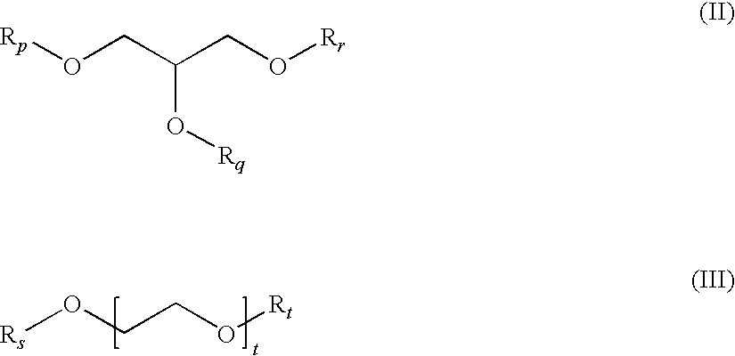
[Rs]OCCO[Rt].O(CC(CO[Rr])O[Rq])[Rp]
